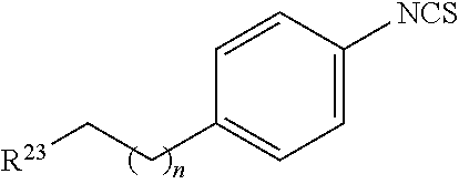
[R23]CCC1=CC=C([NCS])C=C1
